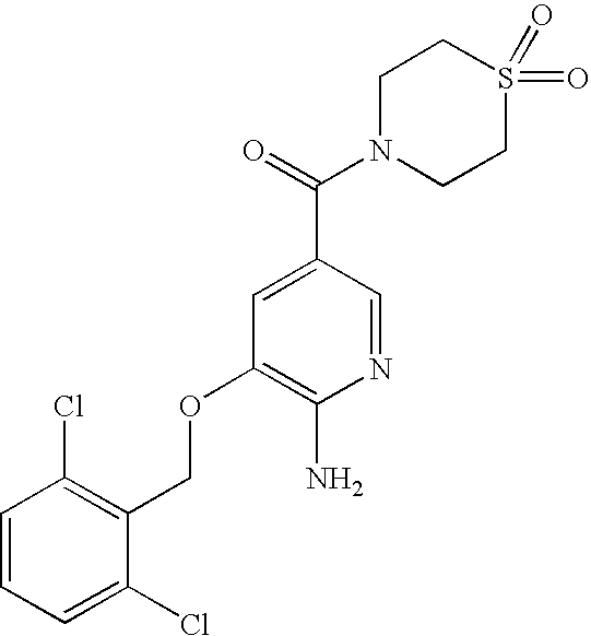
C1=CC=C(Cl)C(COC2=C(N)N=CC(C(=O)N3CCS(=O)(=O)CC3)=C2)=C1Cl
